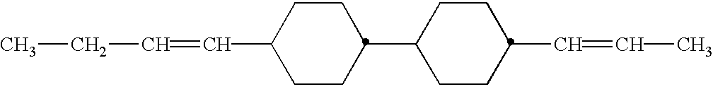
C1(C2CCC(C=CC)CC2)CCC(C=CCC)CC1
